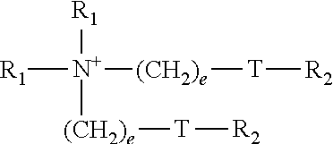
[R1][N+]([(CH2)e][T][R2])([R1])[(CH2)e][T][R2]
